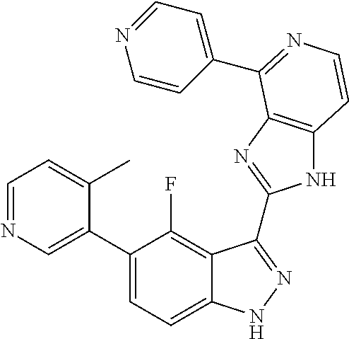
C1=C(C2=CC=C3C(=C2F)C(C2=NC4=C(N2)C=CN=C4C2=CC=NC=C2)=NN3)C(C)=CC=N1
